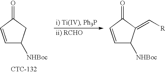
C1=CC(=O)CC1[NHBoc].C1=CC(=O)C(=C[R])C1[NHBoc]
